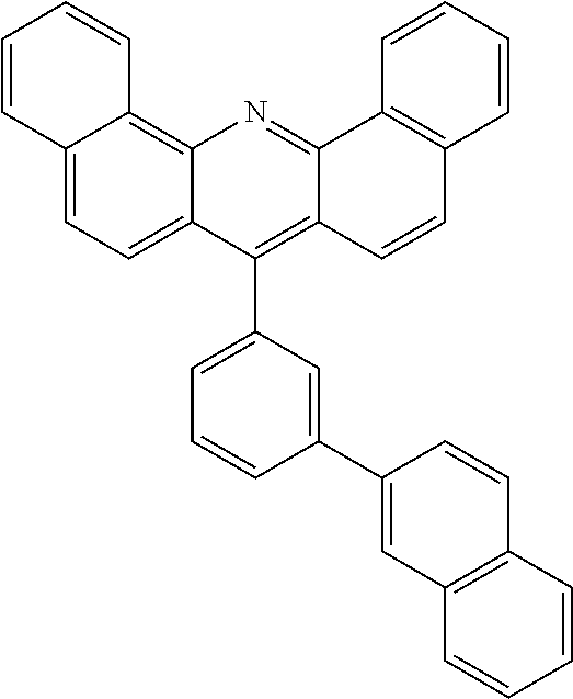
C12=C3C(=CC=C1C(C1=CC=CC(C4=CC5=C(C=C4)C=CC=C5)=C1)=C1C(=N2)C2=C(C=C1)C=CC=C2)C=CC=C3
